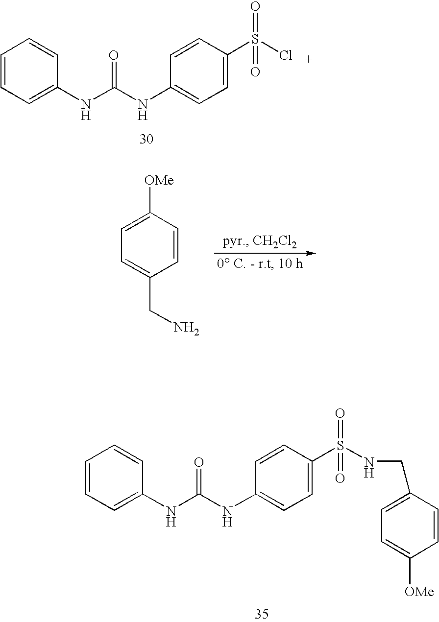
C1=CC=C(NC(NC2=CC=C(S(Cl)(=O)=O)C=C2)=O)C=C1.C1=C([OMe])C=CC(CN)=C1.C1=CC=C(NC(NC2=CC=C(S(=O)(=O)NCC3=CC=C([OMe])C=C3)C=C2)=O)C=C1
